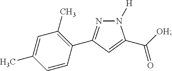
N1=C(C2=C(C)C=C(C)C=C2)C=C(C([OH])=O)N1[H]
